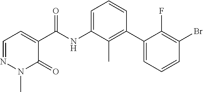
N1(C)C(=O)C(C(=O)NC2=CC=CC(C3=CC=CC(Br)=C3F)=C2C)=CC=N1
